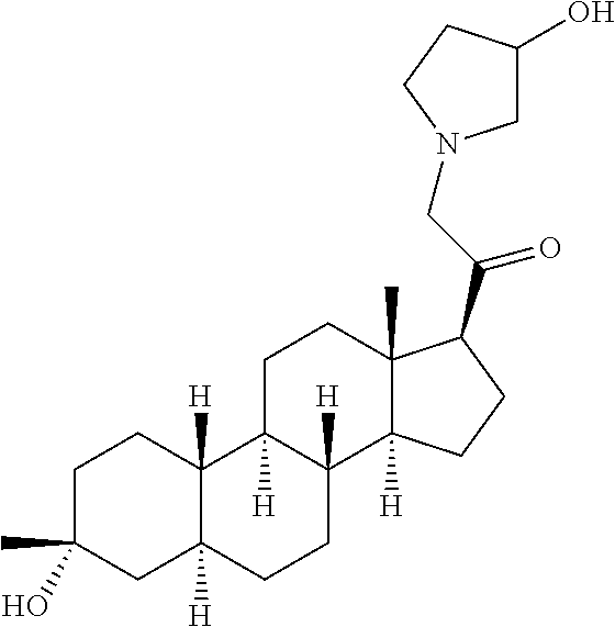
C1C(O)(C)CC2([H])C([H])(C1)C1([H])C([H])(CC2)C2([H])C(C)(CC1)C(C(CN1CC(O)CC1)=O)CC2
